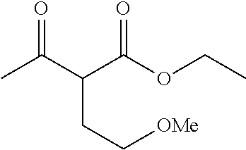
CC(C(C(OCC)=O)CC[OMe])=O
